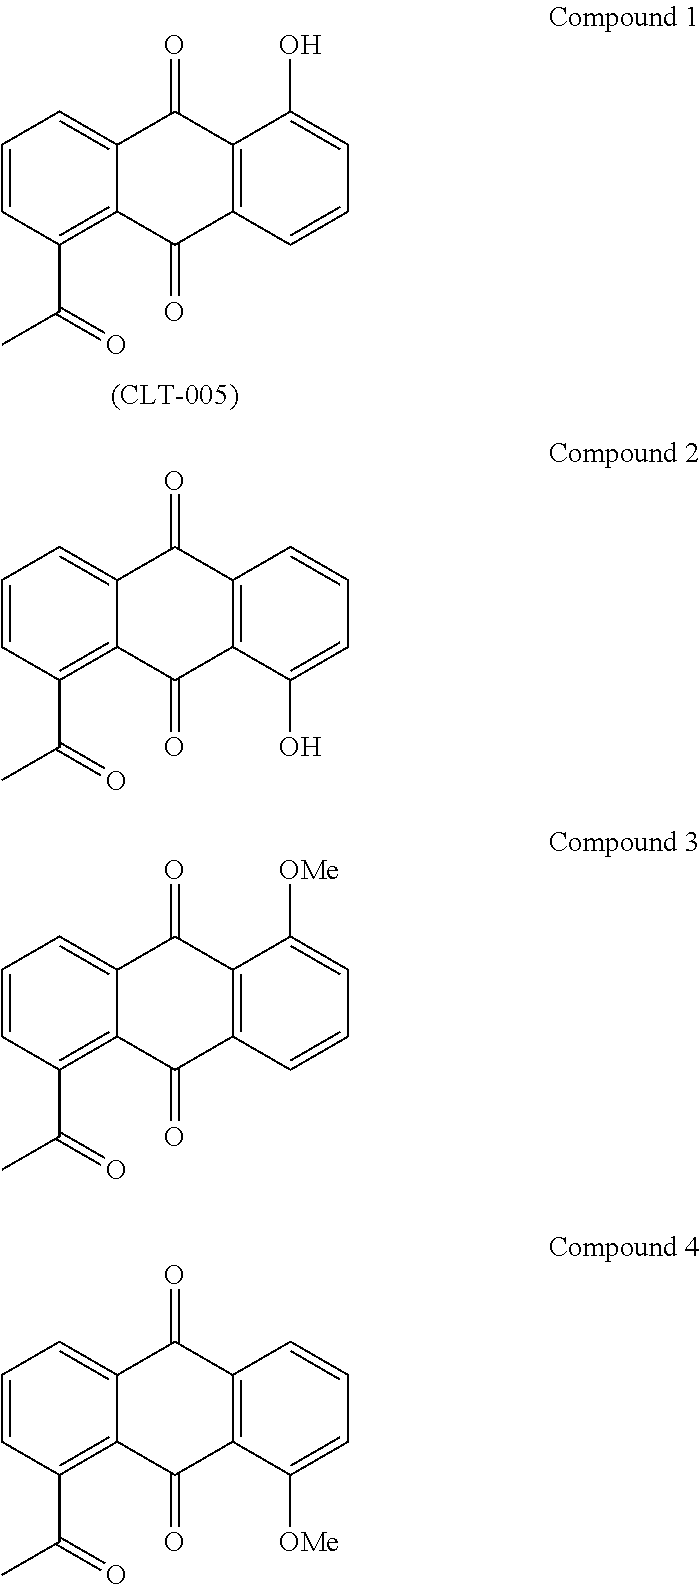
C1=CC(C(=O)C)=C2C(=C1)C(=O)C1=C(C2=O)C=CC=C1O.C1=CC(C(=O)C)=C2C(=C1)C(=O)C1=C(C2=O)C(O)=CC=C1.C1=CC(C(=O)C)=C2C(=C1)C(=O)C1=C(C2=O)C=CC=C1[OMe].C1=CC(C(=O)C)=C2C(=C1)C(=O)C1=C(C2=O)C([OMe])=CC=C1
